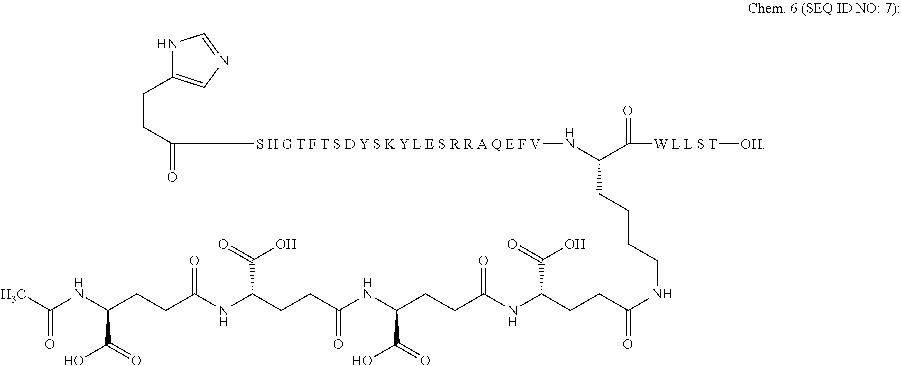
N1C(CCC(=O)[S H G T F T S D Y S K Y L E S R R A Q E F V]NC(C([W L L S T][OH])=O)CCCCNC(CCC(NC(CCC(NC(CCC(NC(CCC(NC(=O)C)C(O)=O)=O)C(=O)O)=O)C(O)=O)=O)C(O)=O)=O)=CN=C1
